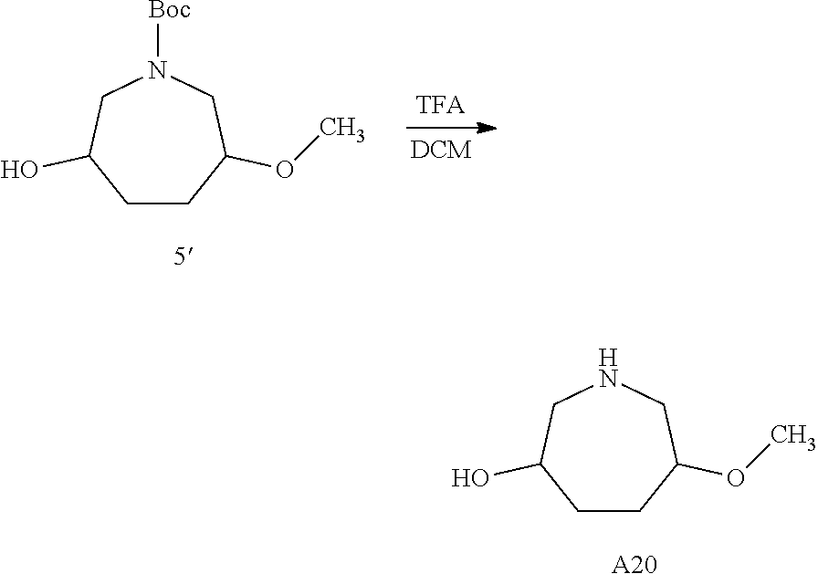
C1CC(OC)CNCC1O.[A20].C1CC(OC)CN([Boc])CC1O
